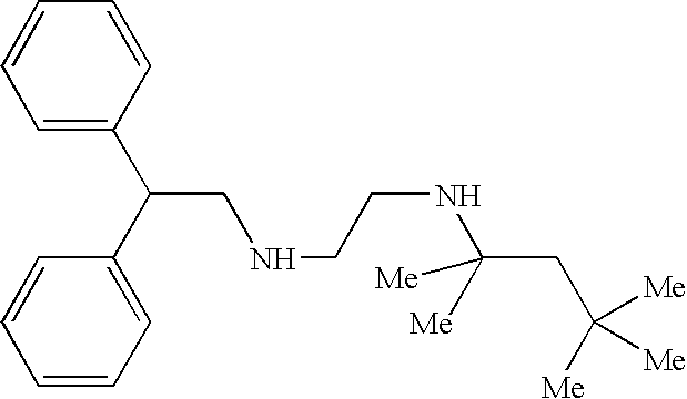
C(NCCNC([Me])(CC([Me])([Me])[Me])[Me])C(C1=CC=CC=C1)C1=CC=CC=C1
